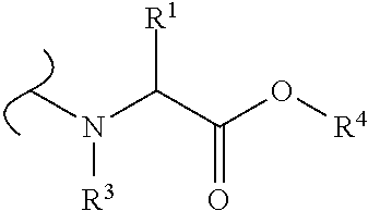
CN(C(C(=O)O[R4])[R1])[R3]
